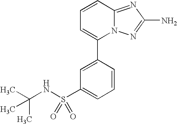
NC1=NN2C(=N1)C=CC=C2C1=CC(S(NC(C)(C)C)(=O)=O)=CC=C1
